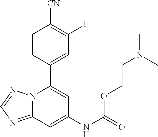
C12=NC=NN1C(C1=CC(F)=C([CN])C=C1)=CC(NC(=O)OCCN(C)C)=C2
